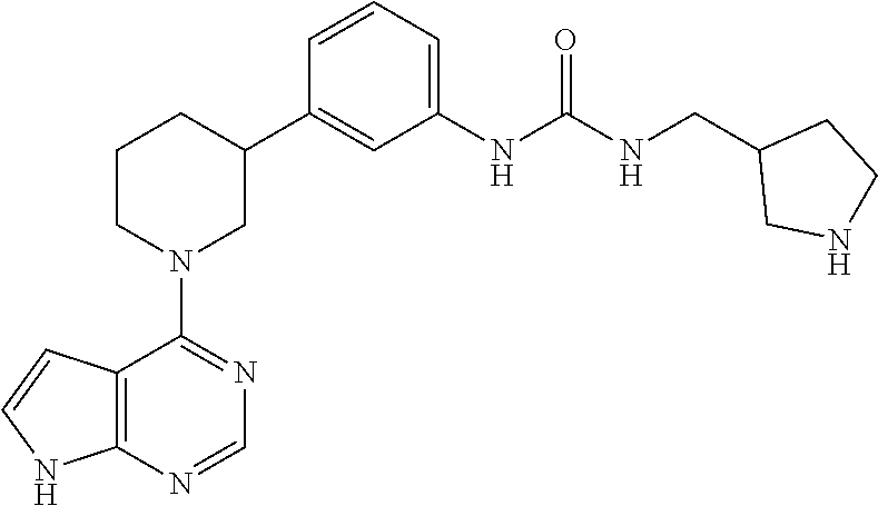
C12=C(NC=C1)N=CN=C2N1CC(C2=CC(NC(NCC3CNCC3)=O)=CC=C2)CCC1
